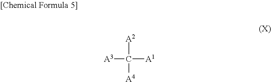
[A2]C([A1])([A3])[A4]
